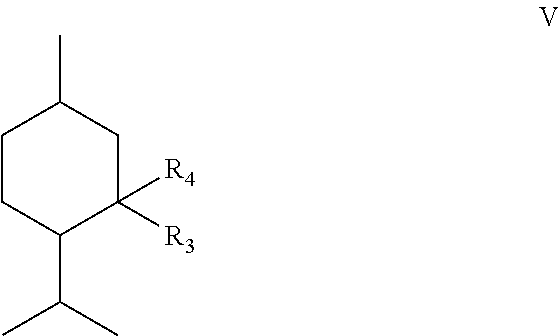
C1CC(C(C)C)C([R3])([R4])CC1C
